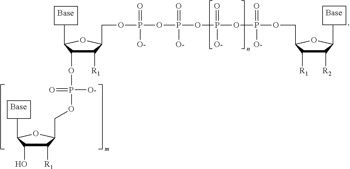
C1([R1])C(O)C(C)OC1COP(OC1C([R1])C(COP(OP(OP(OP(OCC2C([R1])C([R2])C(C)O2)(=O)[O-])(=O)[O-])(=O)[O-])(=O)[O-])OC1C)([O-])=O
